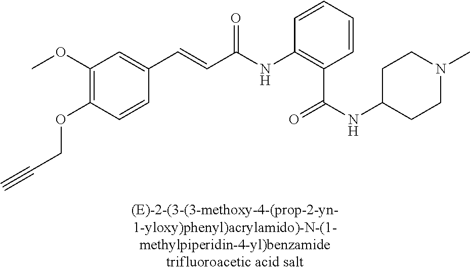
C1(OC)=C(OCC#C)C=CC(C=CC(=O)NC2=C(C(=O)NC3CCN(C)CC3)C=CC=C2)=C1
